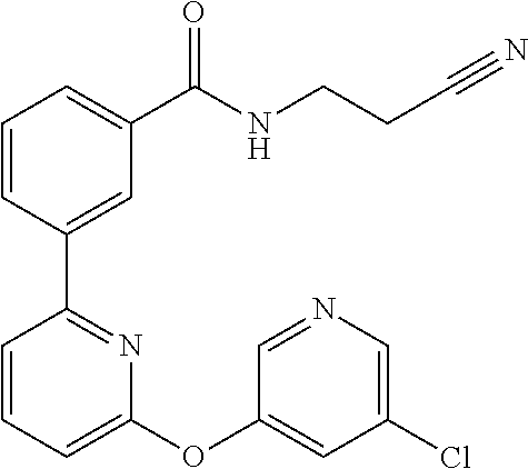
C1=CC(C2=NC(OC3=CC(Cl)=CN=C3)=CC=C2)=CC(C(NCCC#N)=O)=C1
